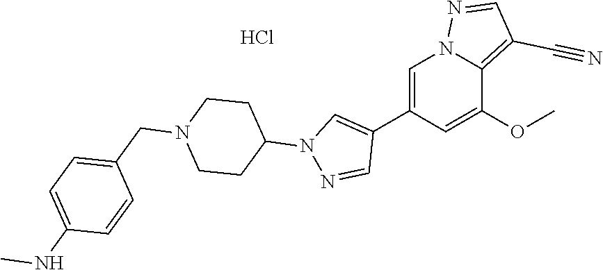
C1(C2=CN(C3CCN(CC4=CC=C(NC)C=C4)CC3)N=C2)=CN2N=CC(C#N)=C2C(OC)=C1.Cl
